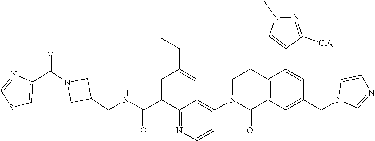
C1=C(C(N2CC(CNC(C3=CC(CC)=CC4=C(N5C(=O)C6=C(CC5)C(C5=CN(C)N=C5[CF3])=CC(CN5C=NC=C5)=C6)C=CN=C34)=O)C2)=O)N=CS1
